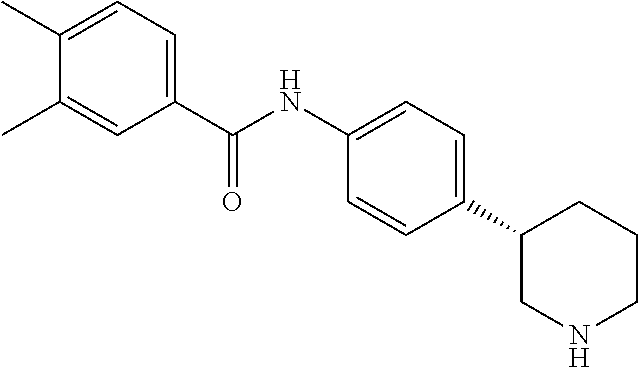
C1(C(=O)NC2=CC=C(C3CNCCC3)C=C2)=CC=C(C)C(C)=C1
